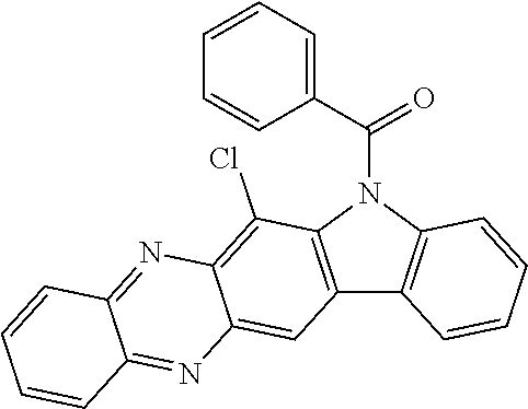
C12=C(N(C(C3=CC=CC=C3)=O)C3=C1C=CC=C3)C(Cl)=C1C(=C2)N=C2C(=N1)C=CC=C2
